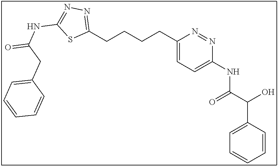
C(CCCC1=CC=C(NC(C(O)C2=CC=CC=C2)=O)N=N1)C1=NN=C(NC(CC2=CC=CC=C2)=O)S1
